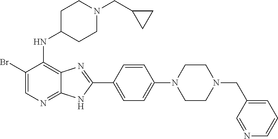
BrC1=CN=C2C(=C1NC1CCN(CC3CC3)CC1)N=C(C1=CC=C(N3CCN(CC4=CC=CN=C4)CC3)C=C1)N2
